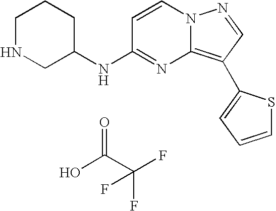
N1CC(NC2=NC3=C(C4=CC=CS4)C=NN3C=C2)CCC1.O=C(O)C(F)(F)F
